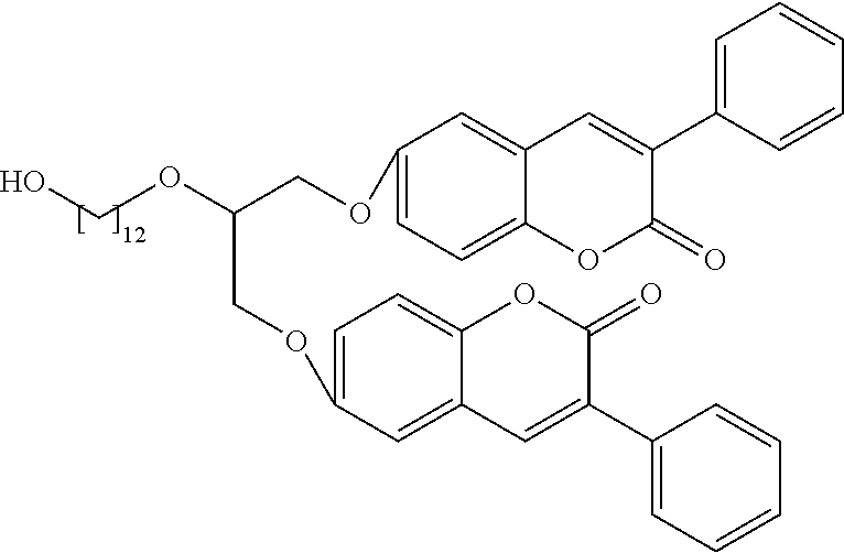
C1=C(OCC(OCO)COC2=CC=C3C(=C2)C=C(C2=CC=CC=C2)C(=O)O3)C=C2C(=C1)OC(=O)C(C1=CC=CC=C1)=C2
